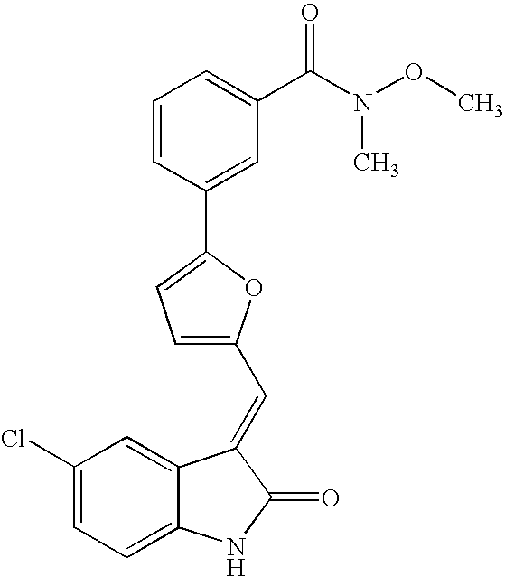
C1(Cl)=CC=C2C(=C1)C(=CC1=CC=C(C3=CC(C(N(OC)C)=O)=CC=C3)O1)C(=O)N2
